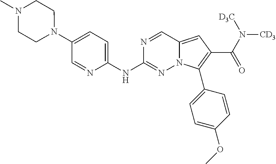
N1(C2=CC=C(NC3=NN4C(=CC(C(=O)N([CD3])[D3C])=C4C4=CC=C(OC)C=C4)C=N3)N=C2)CCN(C)CC1
